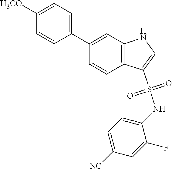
O=S(C1=CNC2=C1C=CC(C1=CC=C([H3CO])C=C1)=C2)(NC1=CC=C([NC])C=C1F)=O
